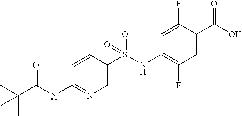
C1=C(S(NC2=C(F)C=C(C(O)=O)C(F)=C2)(=O)=O)C=CC(NC(C(C)(C)C)=O)=N1
